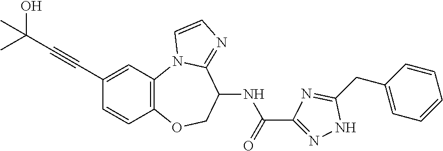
C12=C(OCC(NC(=O)C3=NNC(CC4=CC=CC=C4)=N3)C3=NC=CN13)C=CC(C#CC(C)(O)C)=C2
